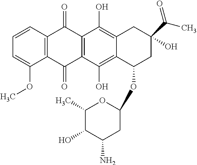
C1=CC2=C(C(OC)=C1)C(=O)C1=C(C2=O)C(O)=C2C(=C1O)C(OC1CC(N)C(O)C(C)O1)CC(O)(C(C)=O)C2
